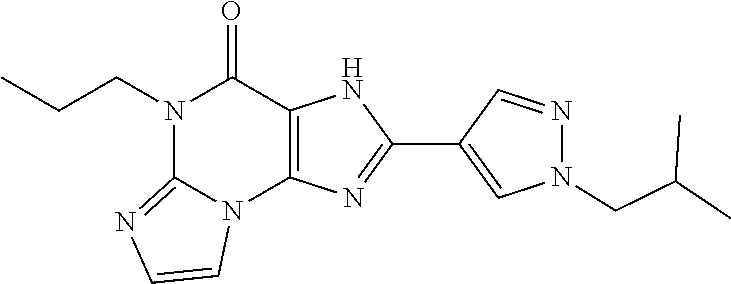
N1(CCC)C2=NC=CN2C2=C(C1=O)NC(C1=CN(CC(C)C)N=C1)=N2
